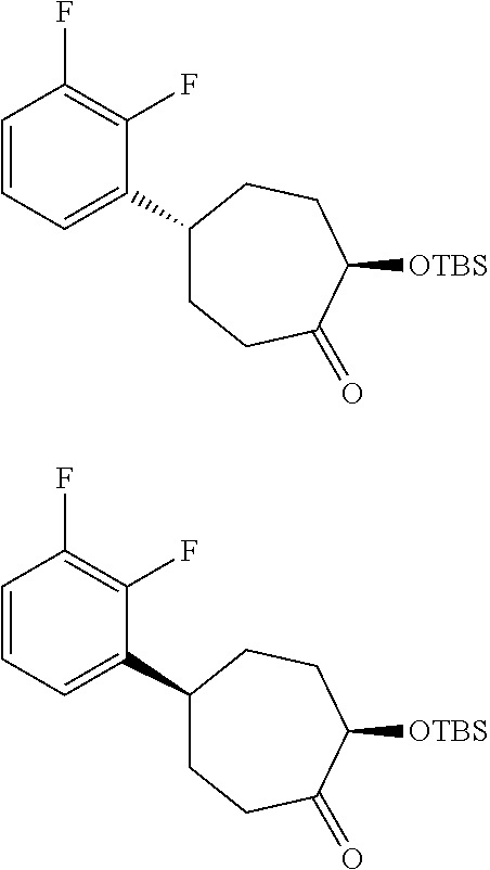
C1=CC=C(C2CCC(=O)C([OTBS])CC2)C(F)=C1F.C1=CC=C(C2CCC(=O)C([OTBS])CC2)C(F)=C1F
